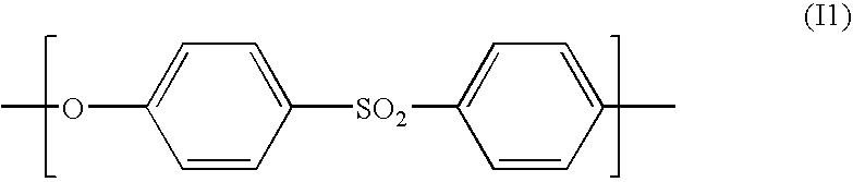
COC1=CC=C([SO2]C2=CC=C(C)C=C2)C=C1
